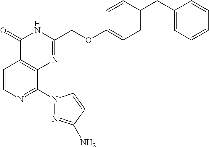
C1=CN=C(N2N=C(N)C=C2)C2=C1C(=O)NC(COC1=CC=C(CC3=CC=CC=C3)C=C1)=N2
